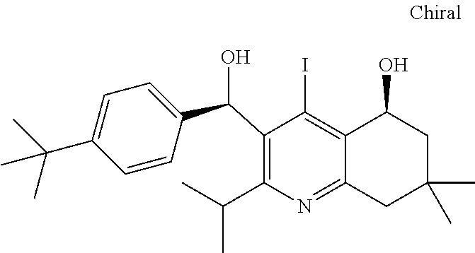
C1(C(C2=CC=C(C(C)(C)C)C=C2)O)=C(C(C)C)N=C2C(=C1I)C(O)CC(C)(C)C2
